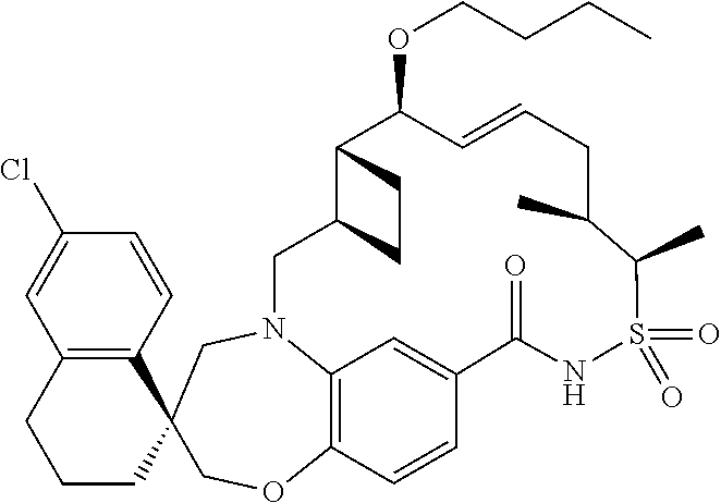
C12(COC3=C4N(C1)CC1C(C(OCCCC)C=CCC(C)C(C)S(=O)(=O)NC(=O)C(=C4)C=C3)CC1)C1=C(CCC2)C=C(Cl)C=C1
